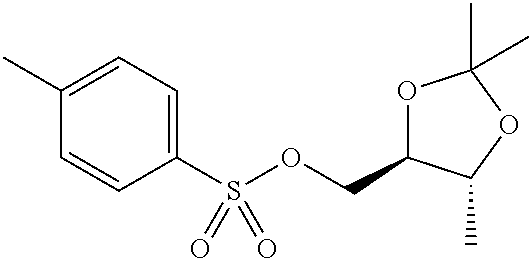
S(C1=CC=C(C)C=C1)(OCC1OC(C)(C)OC1C)(=O)=O
